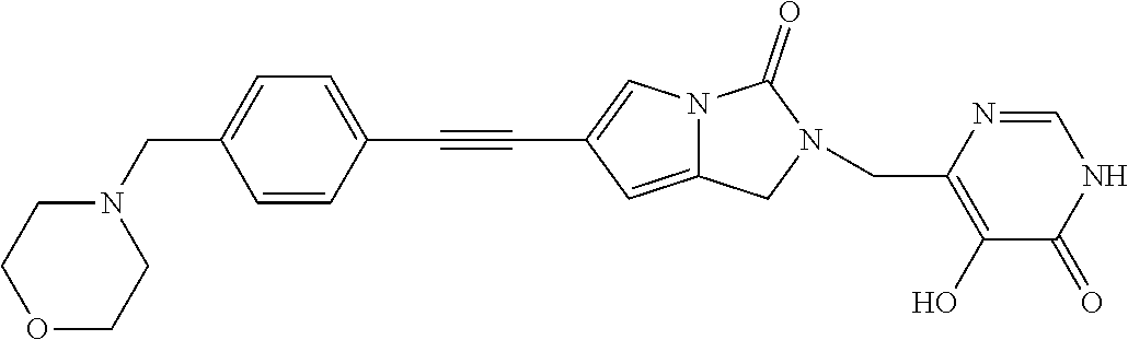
C1(C#CC2=CC=C(CN3CCOCC3)C=C2)=CN2C(=C1)CN(CC1=C(O)C(=O)NC=N1)C2=O
